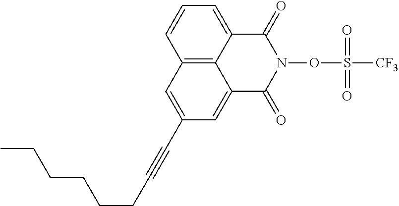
C12=C3C(=CC=C1)C(=O)N(OS([CF3])(=O)=O)C(=O)C3=CC(C#CCCCCCC)=C2
